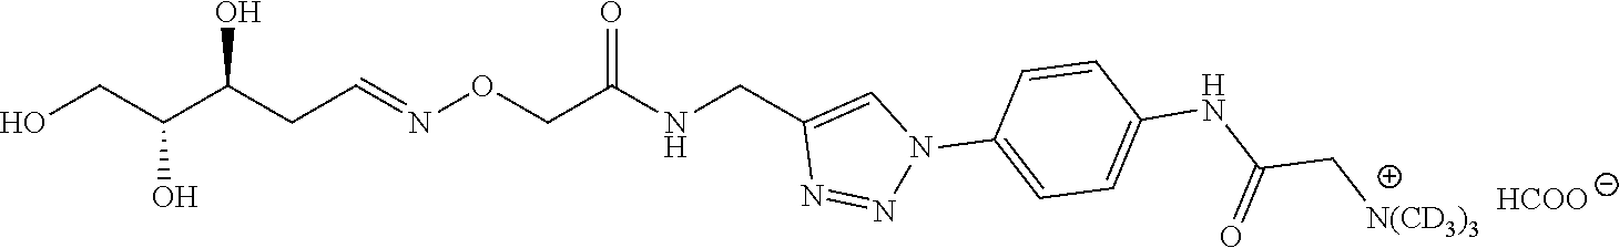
C(=NOCC(NCC1=CN(C2=CC=C(NC(C[N(CD3)3])=O)C=C2)N=N1)=O)CC(O)C(O)CO.[HCOO]
